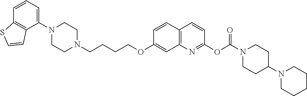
C1N(C2=CC=CC3=C2C=CS3)CCN(CCCCOC2=CC3=C(C=C2)C=CC(OC(N2CCC(N4CCCCC4)CC2)=O)=N3)C1
